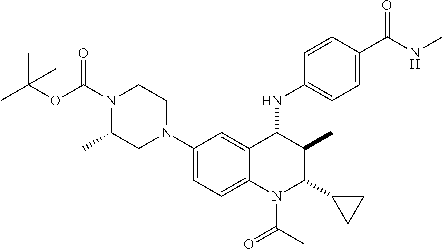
C1(N2CCN(C(OC(C)(C)C)=O)C(C)C2)=CC=C2C(=C1)C(NC1=CC=C(C(NC)=O)C=C1)C(C)C(C1CC1)N2C(C)=O
